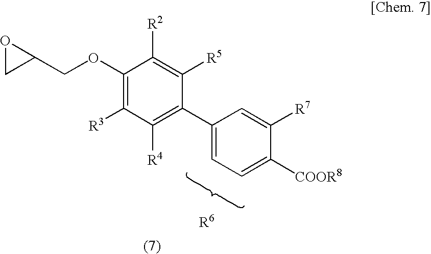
C1(OCC2OC2)=C([R3])C([R4])=C(C2=CC=C([COOR8])C([R7])=C2)C([R5])=C1[R2]
